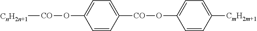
C1=CC([CO]OC2=CC=C([CmH2m+1])C=C2)=CC=C1O[CO][CnH2n+1]
